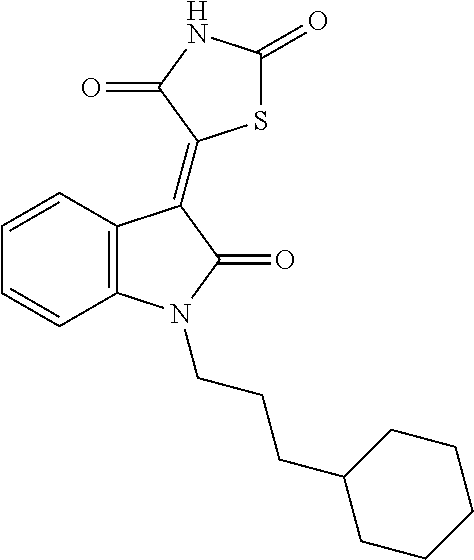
C12=C(C=CC=C1)C(=C1SC(=O)NC1=O)C(=O)N2CCCC1CCCCC1
